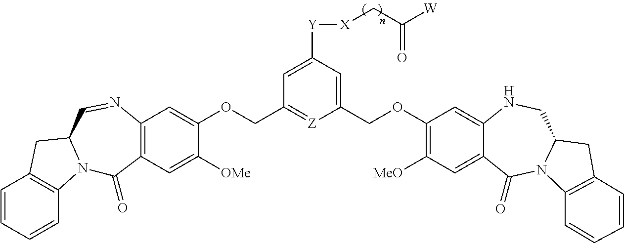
C1=CC=CC2=C1CC1N2C(=O)C2=C(N=C1)C=C(OCC1=[Z]C(COC3=C([MeO])C=C4C(=C3)NCC3N(C4=O)C4=C(C3)C=CC=C4)=CC([Y][X]CC([W])=O)=C1)C([OMe])=C2
